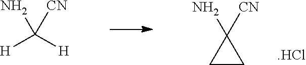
C1(N)([CN])CC1.[H]C([H])(N)[CN].[.HCl]
